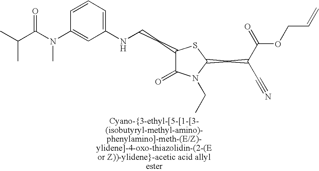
C1(CCNC2=CC=CC(N(C(C(C)C)=O)C)=C2)C(=O)N(CC)C(CC(C(=O)OCC=C)C#N)S1
